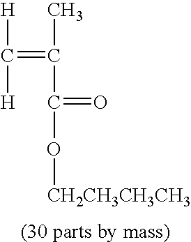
[H]C([H])=C(C)C(=O)O[CH2CH3CH3CH3]
